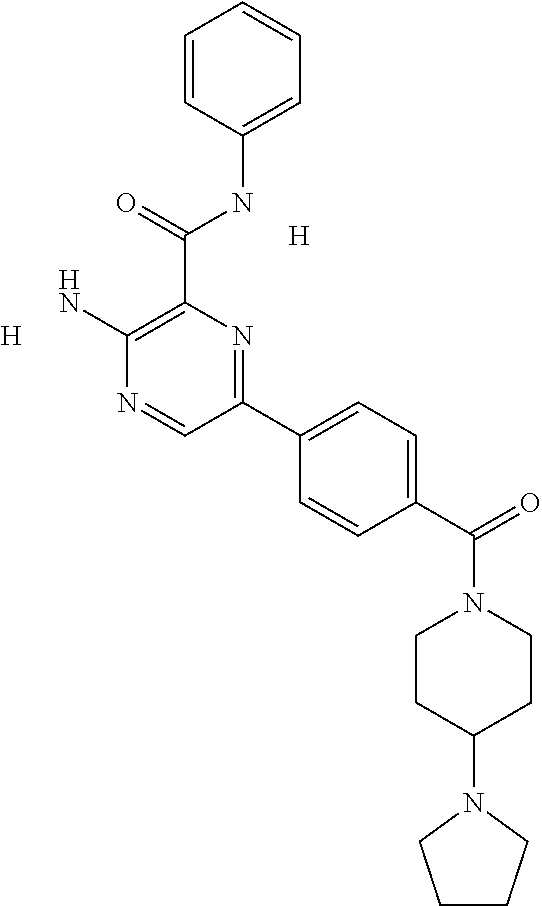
[H].[H].C1(N)=C(C(=O)NC2=CC=CC=C2)N=C(C2=CC=C(C(=O)N3CCC(N4CCCC4)CC3)C=C2)C=N1
